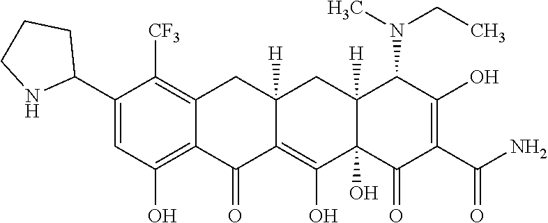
C12=C(O)C=C(C3CCCN3)C([CF3])=C1CC1([H])C(=C(O)C3(O)C([H])(C1)C(N(CC)C)C(O)=C(C(N)=O)C3=O)C2=O
